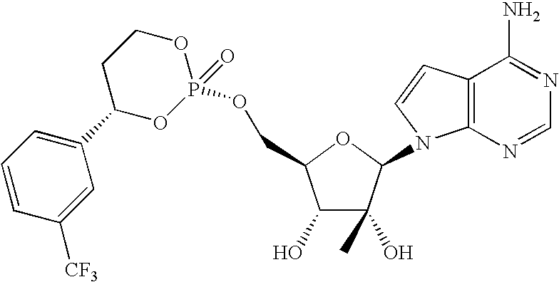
C1(O)C(O)(C)C(N2C3=C(C=C2)C(N)=NC=N3)OC1COP1(=O)OCCC(C2=CC=CC([CF3])=C2)O1
